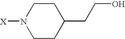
C1CC(CCO)CCN1[X]
